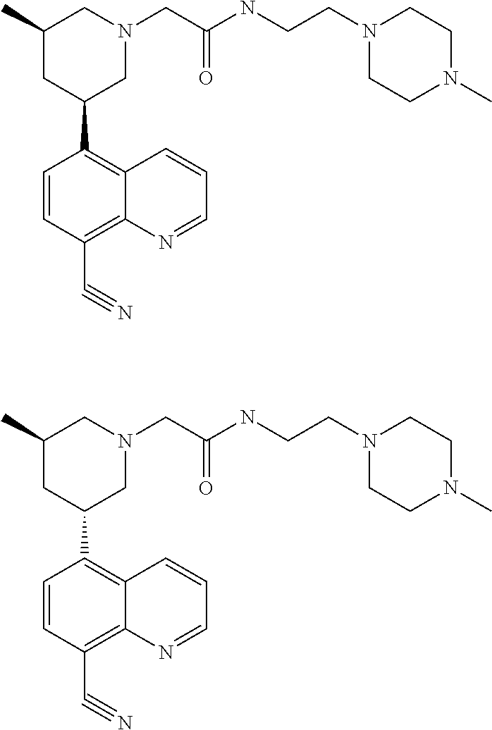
C1=CC(C#N)=C2C(=C1C1CN(CC(NCCN3CCN(C)CC3)=O)CC(C)C1)C=CC=N2.C1=CC(C#N)=C2C(=C1C1CN(CC(NCCN3CCN(C)CC3)=O)CC(C)C1)C=CC=N2
